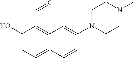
C1(O)=CC=C2C(=C1C=O)C=C(N1CCN(C)CC1)C=C2
